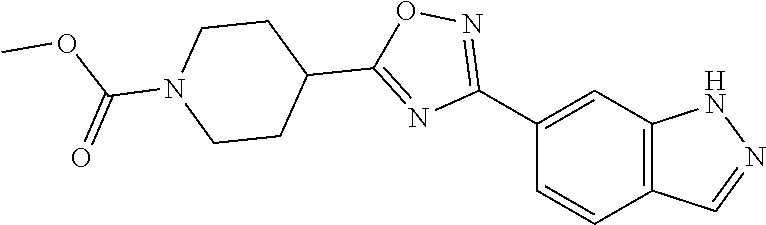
C12=C(C=C(C3=NOC(C4CCN(C(OC)=O)CC4)=N3)C=C1)NN=C2
